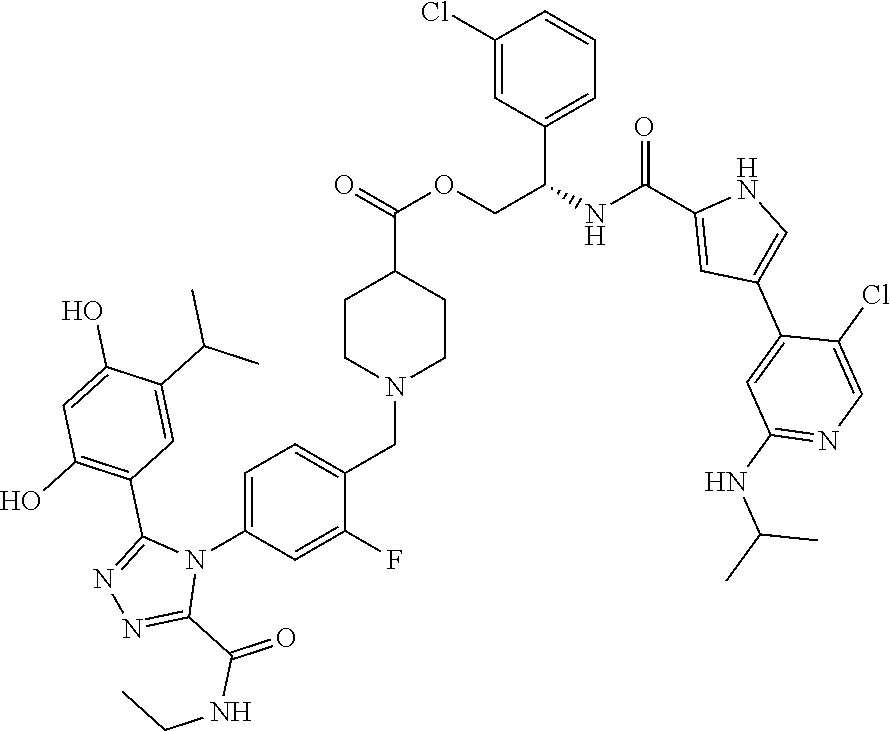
C1(Cl)=CC(C(COC(C2CCN(CC3=CC=C(N4C(C5=C(O)C=C(O)C(C(C)C)=C5)=NN=C4C(NCC)=O)C=C3F)CC2)=O)NC(=O)C2=CC(C3=CC(NC(C)C)=NC=C3Cl)=CN2)=CC=C1
